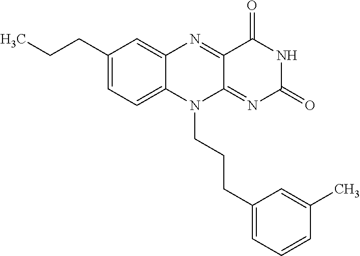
C1(CCC)=CC=C2C(=C1)N=C1C(=NC(=O)NC1=O)N2CCCC1=CC=CC(C)=C1
